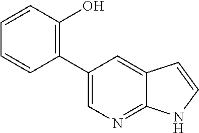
C1(C2=CN=C3C(=C2)C=CN3)=C(O)C=CC=C1
